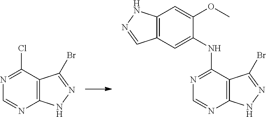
C12=C(NN=C1Br)N=CN=C2Cl.C12=C(NN=C1Br)N=CN=C2NC1=CC2=C(C=C1OC)NN=C2
